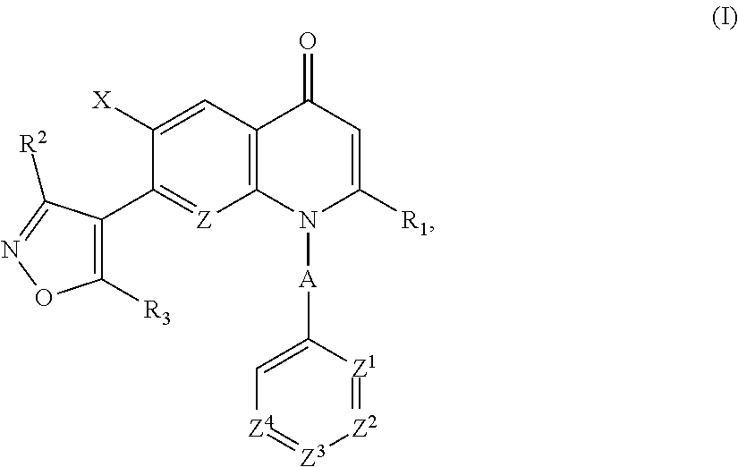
C12=C(C=C([X])C(C3=C([R3])ON=C3[R2])=[Z]1)C(=O)C=C([R1])N2[A]C1=C[Z4]=[Z3][Z2]=[Z1]1
